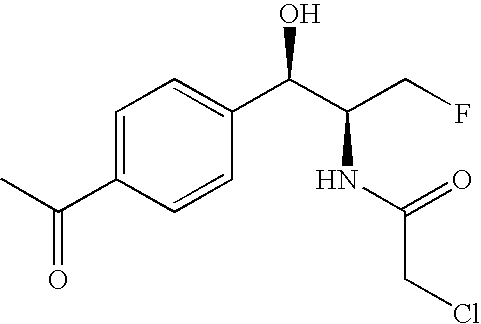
C(C1=CC=C(C(C(CF)NC(CCl)=O)O)C=C1)(C)=O
